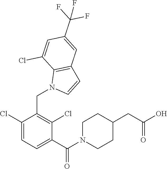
C1(CN2C=CC3=C2C(Cl)=CC(C(F)(F)F)=C3)=C(Cl)C(C(N2CCC(CC(O)=O)CC2)=O)=CC=C1Cl
